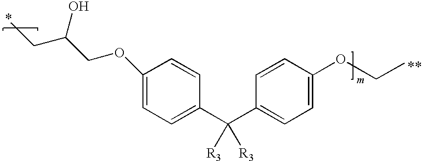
C1(OCC(CC)O)=CC=C(C(C2=CC=C(OCC)C=C2)([R3])[R3])C=C1
